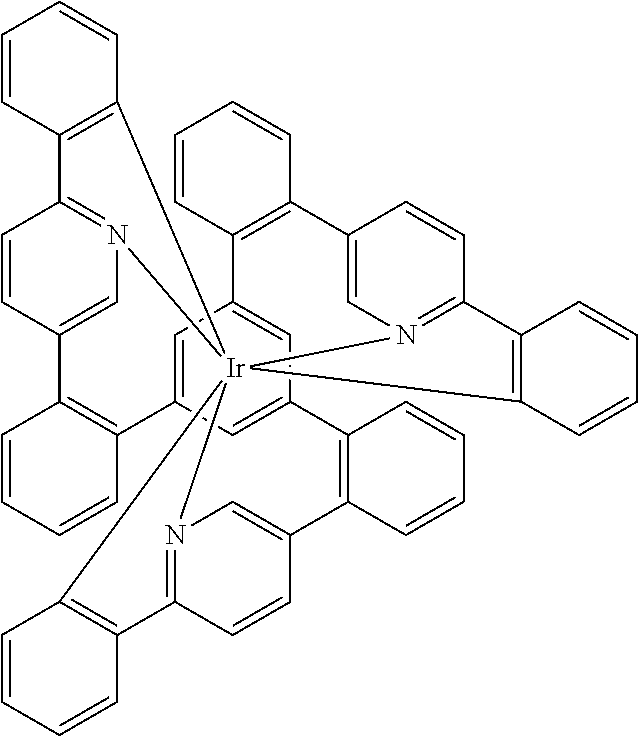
C1=C2C=C3C=C1C1=C(C=CC=C1)C1=CN4=C(C=C1)C1=C([Ir]456(N4=C(C=CC(=C4)C4=C2C=CC=C4)C2=C5C=CC=C2)N2=C(C=CC(=C2)C2=C3C=CC=C2)C2=C6C=CC=C2)C=CC=C1
